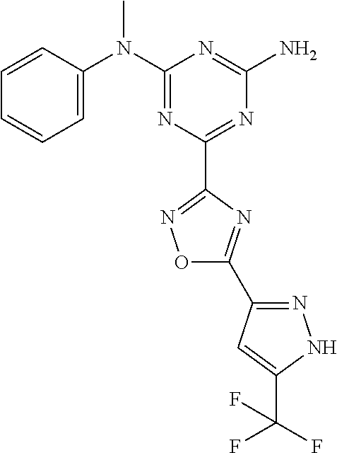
C1=CC(N(C2=NC(C3=NOC(C4=NNC(C(F)(F)F)=C4)=N3)=NC(N)=N2)C)=CC=C1
